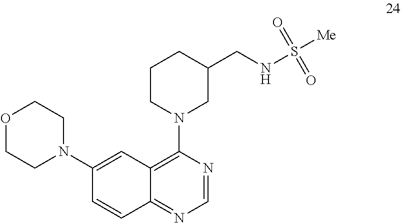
C12=C(N3CC(CNS([Me])(=O)=O)CCC3)N=CN=C1C=CC(N1CCOCC1)=C2
